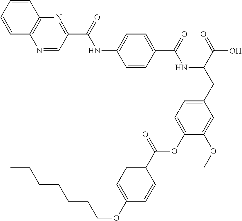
C1=CC(C(=O)NC(CC2=CC=C(OC(C3=CC=C(OCCCCCCC)C=C3)=O)C(OC)=C2)C(=O)O)=CC=C1NC(=O)C1=NC2=C(N=C1)C=CC=C2
